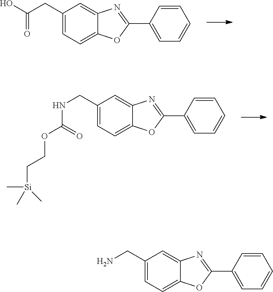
C1(CC(O)=O)=CC=C2C(=C1)N=C(C1=CC=CC=C1)O2.C1(CNC(OCC[Si](C)(C)C)=O)=CC=C2C(=C1)N=C(C1=CC=CC=C1)O2.C1(CN)=CC=C2C(=C1)N=C(C1=CC=CC=C1)O2
